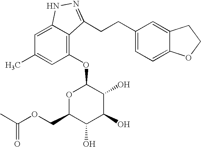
O1C(COC(=O)C)C(O)C(O)C(O)C1OC1=C2C(=CC(C)=C1)NN=C2CCC1=CC=C2C(=C1)CCO2
